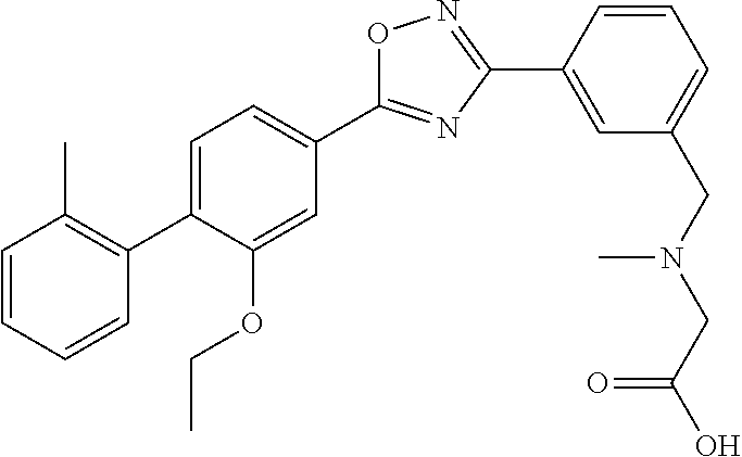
O1C(C2=CC=C(C3=C(C)C=CC=C3)C(OCC)=C2)=NC(C2=CC(CN(CC(O)=O)C)=CC=C2)=N1
